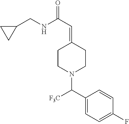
C1(CNC(C=C2CCN(C(C3=CC=C(F)C=C3)[F3C])CC2)=O)CC1
